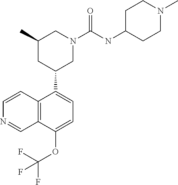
C1(C2CN(C(NC3CCN(C)CC3)=O)CC(C)C2)=CC=C(OC(F)(F)F)C2=C1C=CN=C2
